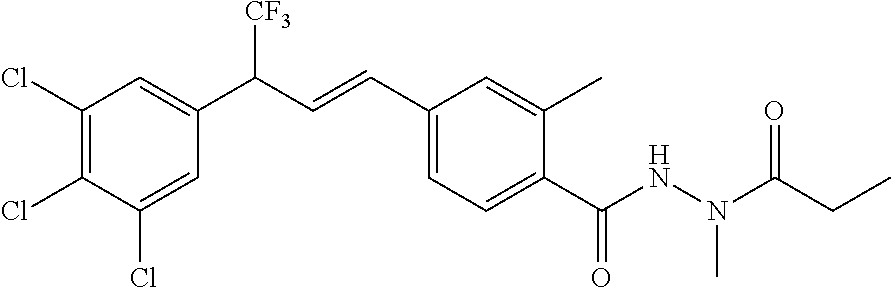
C1(Cl)=C(Cl)C(Cl)=CC(C(C=CC2=CC=C(C(NN(C(CC)=O)C)=O)C(C)=C2)[CF3])=C1
